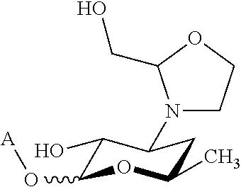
C1(O)C(O[A])OC(C)CC1N1CCOC1CO
